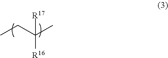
CCC(C)([R17])[R16]
